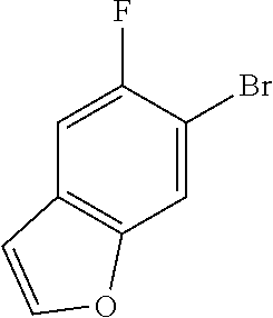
C1=C(F)C(Br)=CC2=C1C=CO2
